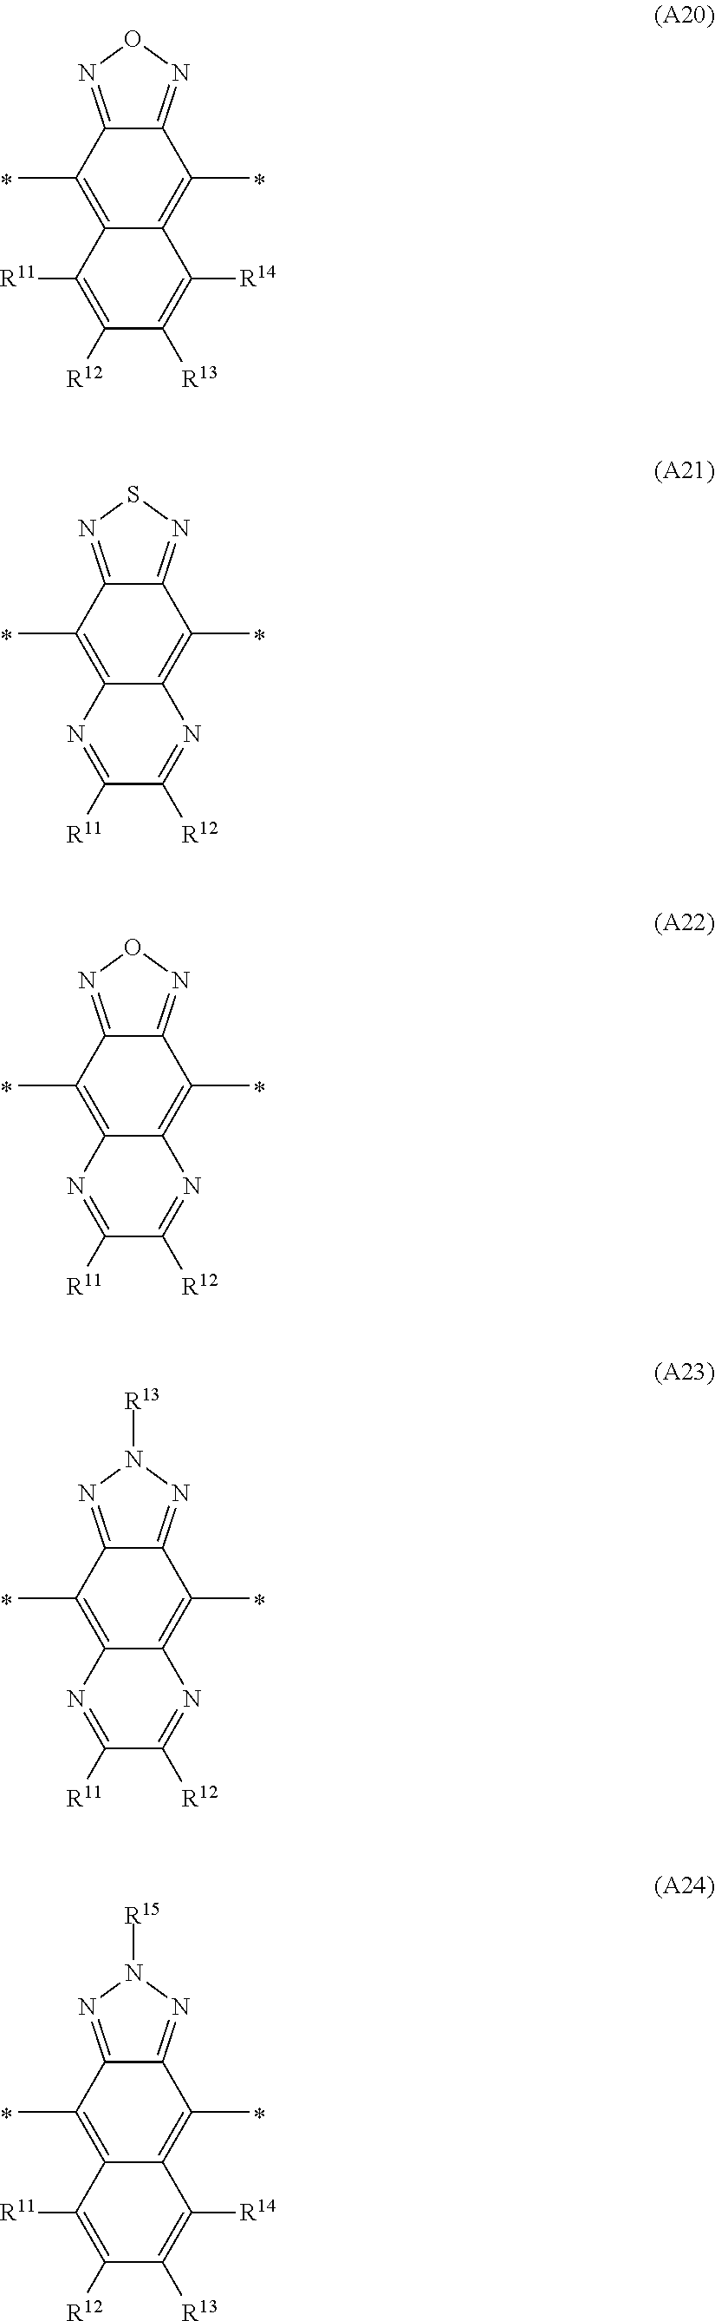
C12=C(C)C3=NON=C3C(C)=C1C([R14])=C([R13])C([R12])=C2[R11].C12=C(C)C3=NSN=C3C(C)=C1N=C([R12])C([R11])=N2.C12=C(C)C3=NON=C3C(C)=C1N=C([R12])C([R11])=N2.C12=C(C)C3=NN([R13])N=C3C(C)=C1N=C([R12])C([R11])=N2.C12=C(C)C3=NN([R15])N=C3C(C)=C1C([R14])=C([R13])C([R12])=C2[R11]
